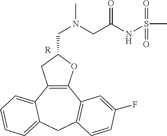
C12=C(C3=CC=CC=C3CC3=C1C=C(F)C=C3)CC(CN(CC(NS(C)(=O)=O)=O)C)O2.[R]
